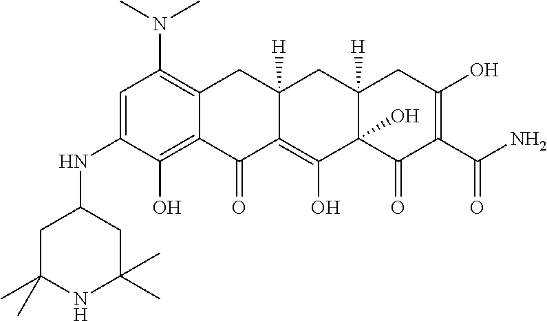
C1=C(NC2CC(C)(C)NC(C)(C)C2)C(O)=C2C(=C1N(C)C)CC1([H])C(=C(O)C3(O)C([H])(C1)CC(O)=C(C(N)=O)C3=O)C2=O
